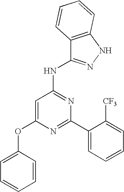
C1=C(OC2=CC=CC=C2)N=C(C2=CC=CC=C2[CF3])N=C1NC1=NNC2=C1C=CC=C2
